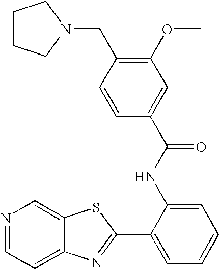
C1(OC)=C(CN2CCCC2)C=CC(C(NC2=CC=CC=C2C2=NC3=CC=NC=C3S2)=O)=C1
